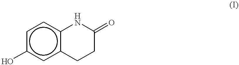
c1c(O)cc2c(c1)NC(=O)CC2
